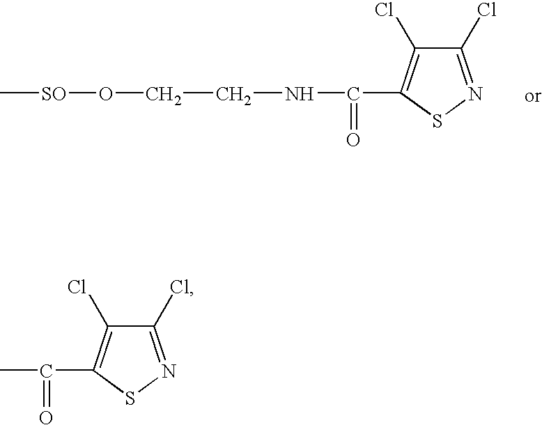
C1(Cl)=NSC(C(NCCO[SO]C)=O)=C1Cl.C1(Cl)=NSC(C(C)=O)=C1Cl
